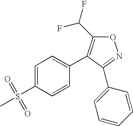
C1(C2=C(C(F)F)ON=C2C2=CC=CC=C2)=CC=C(S(C)(=O)=O)C=C1
